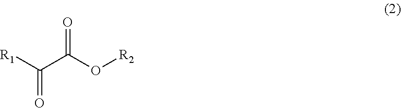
[R2]OC(=O)C(=O)[R1]
